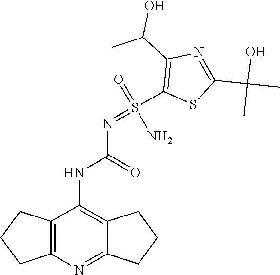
C12=C(N=C3C(=C1NC(N=S(C1=C(C(C)O)N=C(C(C)(O)C)S1)(N)=O)=O)CCC3)CCC2
